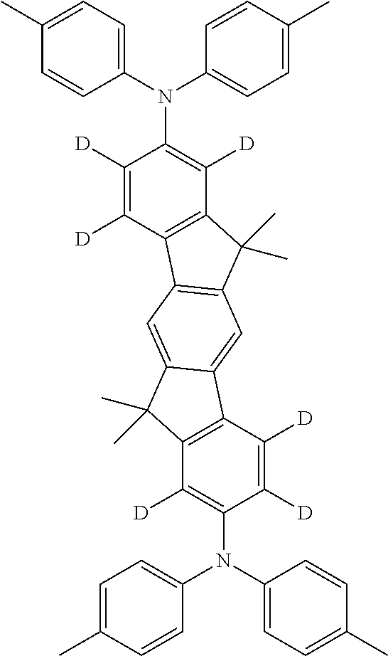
C1(C)=CC=C(N(C2=CC=C(C)C=C2)C2=C([D])C3=C(C([D])=C2[D])C2=C(C3(C)C)C=C3C(=C2)C(C)(C)C2=C3C([D])=C([D])C(N(C3=CC=C(C)C=C3)C3=CC=C(C)C=C3)=C2[D])C=C1
